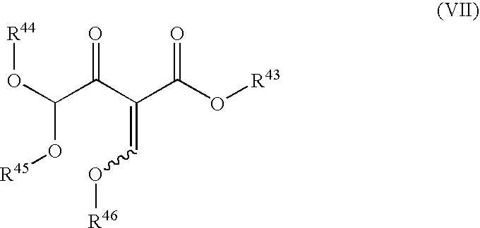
C(O[R45])(C(C(=CO[R46])C(O[R43])=O)=O)O[R44]
